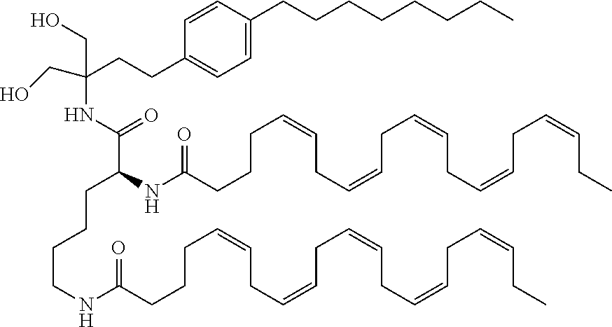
C1=C(CCCCCCCC)C=CC(CCC(CO)(CO)NC(C(NC(=O)CCCC=CCC=CCC=CCC=CCC=CCC)CCCCNC(CCCC=CCC=CCC=CCC=CCC=CCC)=O)=O)=C1
